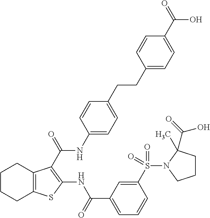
C1CCC2=C(C1)C(C(=O)NC1=CC=C(CCC3=CC=C(C(=O)O)C=C3)C=C1)=C(NC(C1=CC=CC(S(=O)(=O)N3C(C(=O)O)(C)CCC3)=C1)=O)S2
